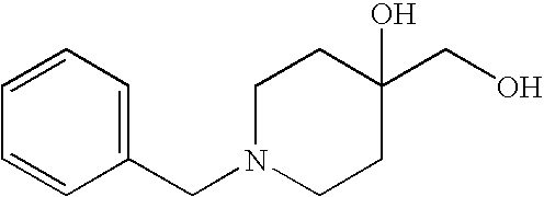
C(C1(O)CCN(CC2=CC=CC=C2)CC1)O
